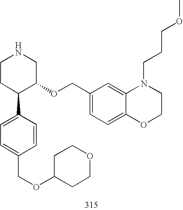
C1CC(C2=CC=C(COC3CCOCC3)C=C2)C(OCC2=CC=C3C(=C2)N(CCCOC)CCO3)CN1
